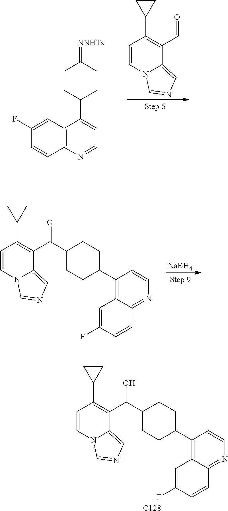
[NaBH4].C1=CN2C(=CN=C2)C(C(=O)C2CCC(C3=C4C(=NC=C3)C=CC(F)=C4)CC2)=C1C1CC1.C1=CN2C(=CN=C2)C(C=O)=C1C1CC1.C1CC(=[NNHTs])CCC1C1=CC=NC2=C1C=C(F)C=C2.C1=CN2C(=CN=C2)C(C(O)C2CCC(C3=C4C(=NC=C3)C=CC(F)=C4)CC2)=C1C1CC1.[C128]
